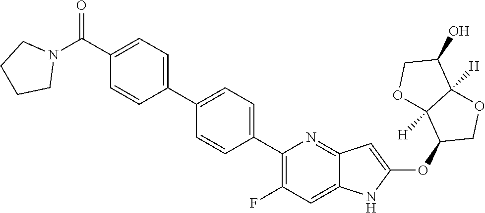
C1(C2=CC=C(C3=C(F)C=C4C(=N3)C=C(OC3COC5([H])C3([H])OCC5O)N4)C=C2)=CC=C(C(N2CCCC2)=O)C=C1
